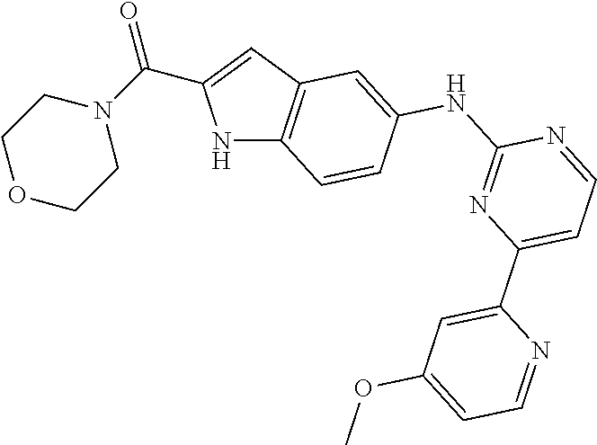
N1C2=C(C=C1C(=O)N1CCOCC1)C=C(NC1=NC(C3=CC(OC)=CC=N3)=CC=N1)C=C2
